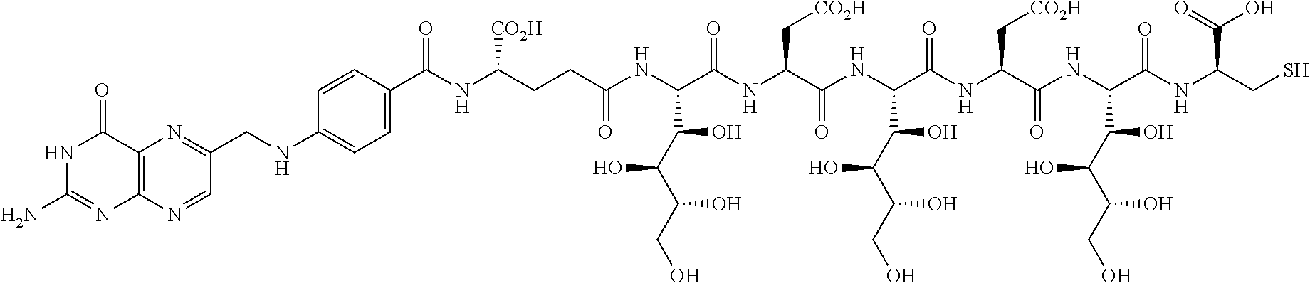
N1C(N)=NC2=C(C1=O)N=C(CNC1=CC=C(C(NC(CCC(NC(C(NC(C(NC(C(NC(C(NC(C(=O)NC(CS)C(=O)O)C(C(C(CO)O)O)O)=O)C[CO2H])=O)C(C(C(CO)O)O)O)=O)C[CO2H])=O)C(C(C(CO)O)O)O)=O)[CO2H])=O)C=C1)C=N2
